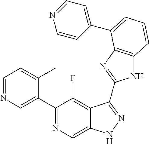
C1=NC=C(C2=NC=C3C(=C2F)C(C2=NC4=C(N2)C=CC=C4C2=CC=NC=C2)=NN3)C(C)=C1
